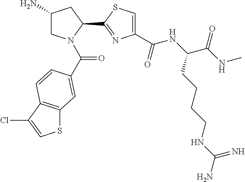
C1(N)CN(C(=O)C2=CC3=C(C(Cl)=CS3)C=C2)C(C2=NC(C(NC(C(NC)=O)CCCCNC(N)=N)=O)=CS2)C1
